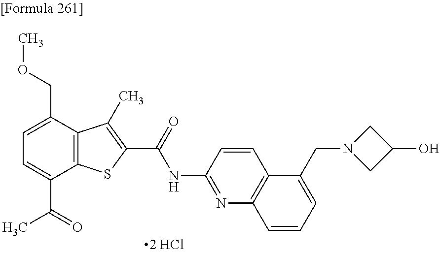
C1=C(C(=O)C)C2=C(C(COC)=C1)C(C)=C(C(=O)NC1=NC3=C(C=C1)C(CN1CC(O)C1)=CC=C3)S2
